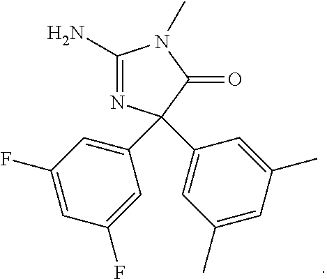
C1=C(C2(C3=CC(F)=CC(F)=C3)N=C(N)N(C)C2=O)C=C(C)C=C1C
